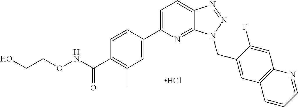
C1=CC(C2=CC=C3C(=N2)N(CC2=CC4=C(C=C2F)N=CC=C4)N=N3)=CC(C)=C1C(NOCCO)=O.Cl
